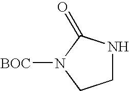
C1NC(=O)N([BOC])C1
